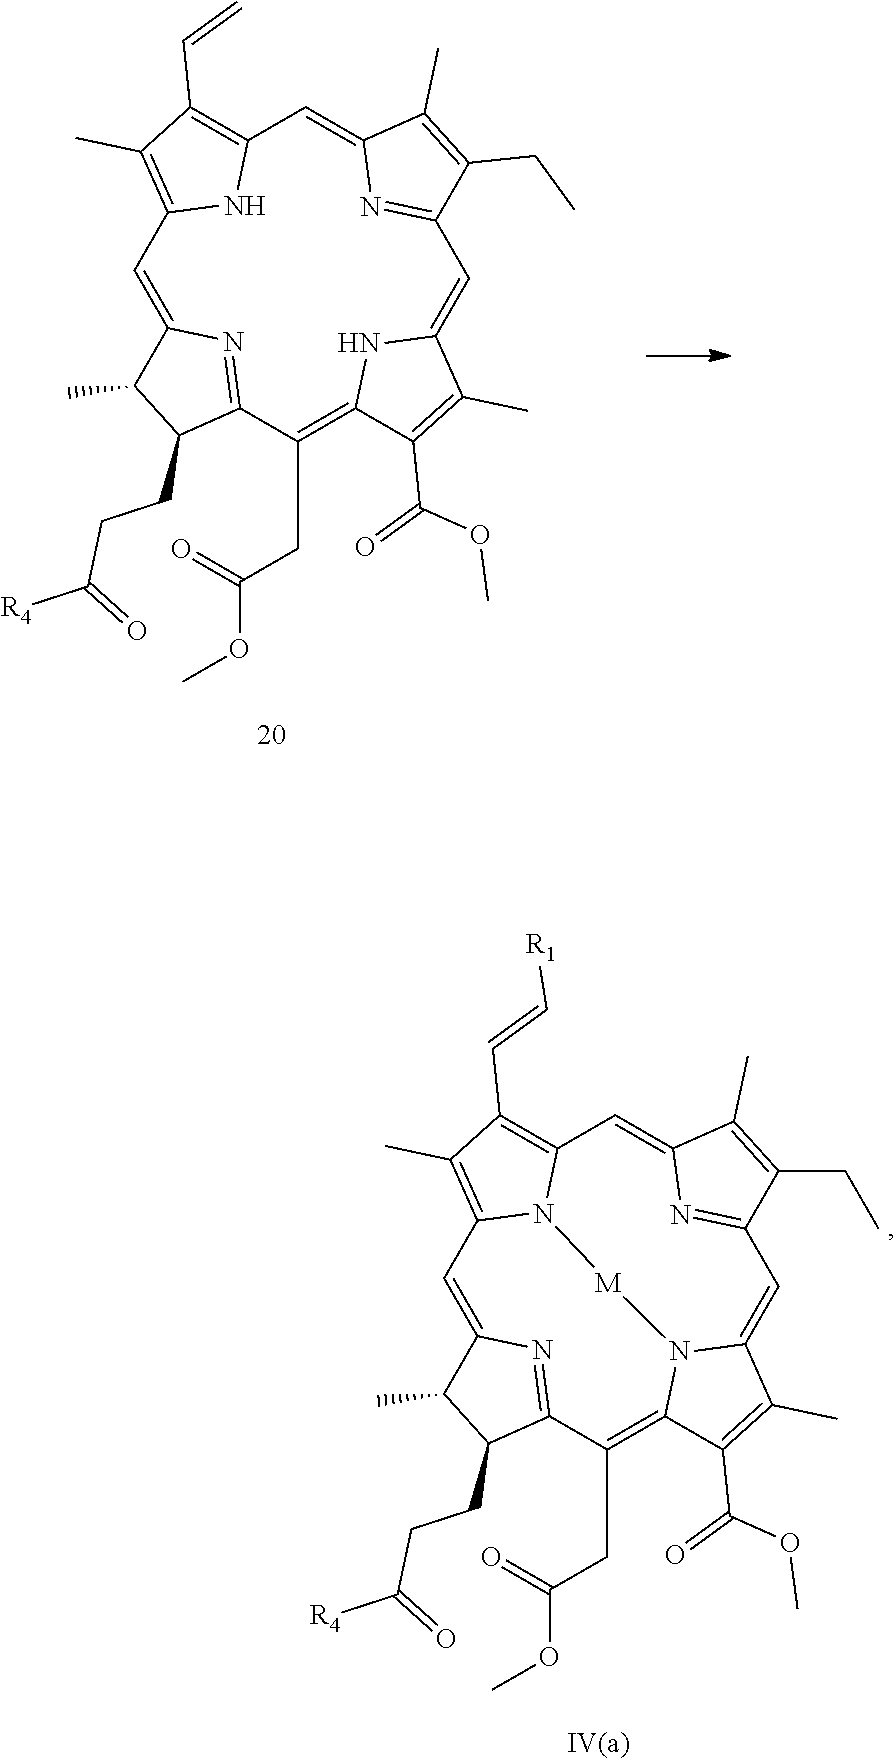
C1=C2N=C(C(CC(OC)=O)=C3N4C(=CC5=NC(=CC6=C(C=C[R1])C(C)=C1N6[M]4)C(C)=C5CC)C(C)=C3C(=O)OC)C(CCC(=O)[R4])C2C.C1=C2N=C(C(CC(OC)=O)=C3NC(=CC4=NC(=CC5=C(C=C)C(C)=C1N5)C(C)=C4CC)C(C)=C3C(=O)OC)C(CCC(=O)[R4])C2C
